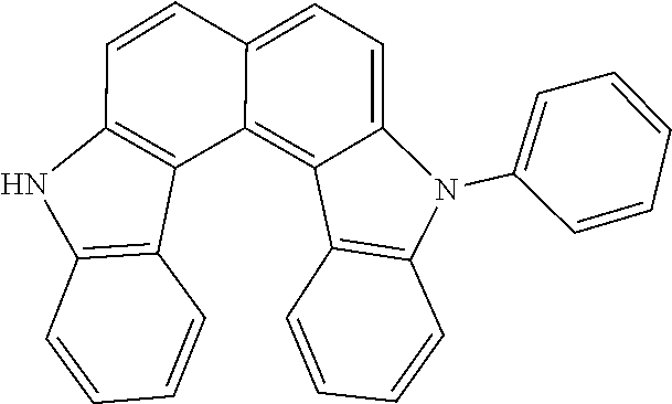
C12=C3C(=CC=C1N(C1=CC=CC=C1)C1=C2C=CC=C1)C=CC1=C3C2=C(C=CC=C2)N1
